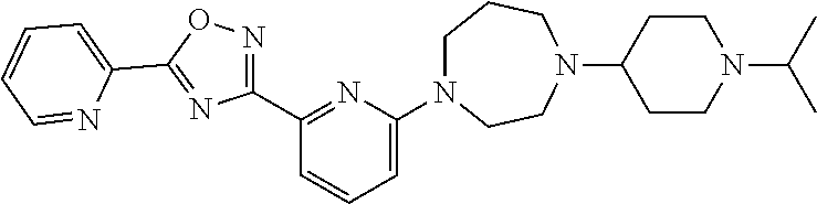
C1=C(N2CCCN(C3CCN(C(C)C)CC3)CC2)N=C(C2=NOC(C3=CC=CC=N3)=N2)C=C1
